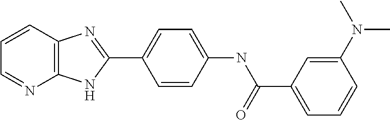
C1=CC2=C(N=C1)NC(C1=CC=C(NC(=O)C3=CC=CC(N(C)C)=C3)C=C1)=N2
